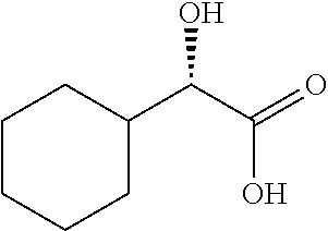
C1CCCC(C(C(=O)O)O)C1
